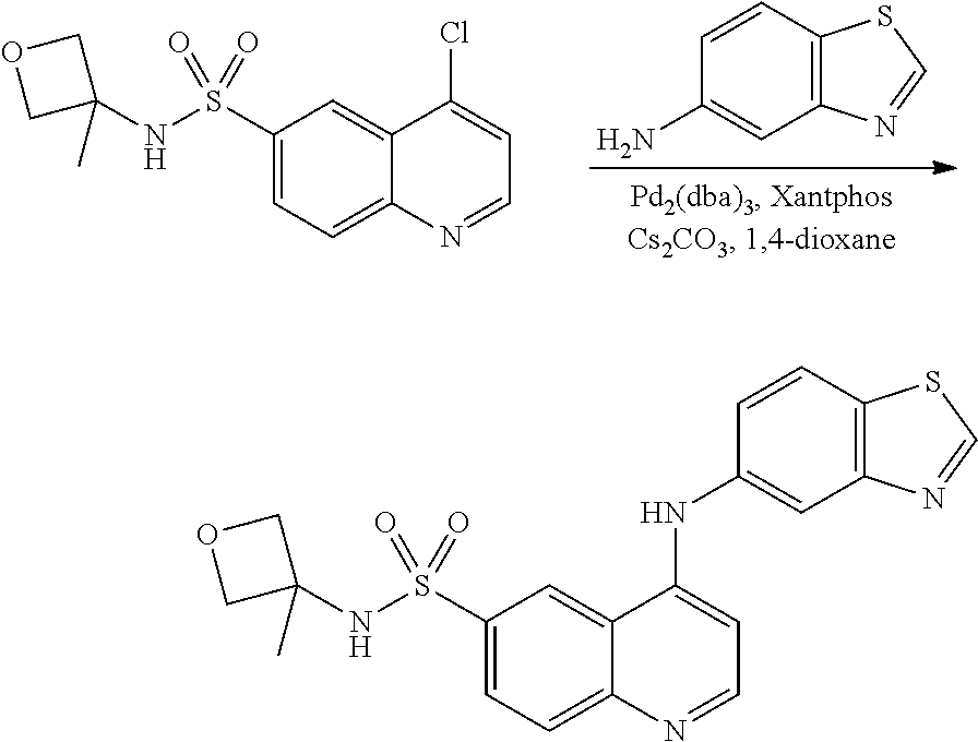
C1(N)=CC2=C(C=C1)SC=N2.C1(S(NC2(C)COC2)(=O)=O)=CC=C2C(=C1)C(Cl)=CC=N2.C1(S(NC2(C)COC2)(=O)=O)=CC=C2C(=C1)C(NC1=CC3=C(C=C1)SC=N3)=CC=N2
